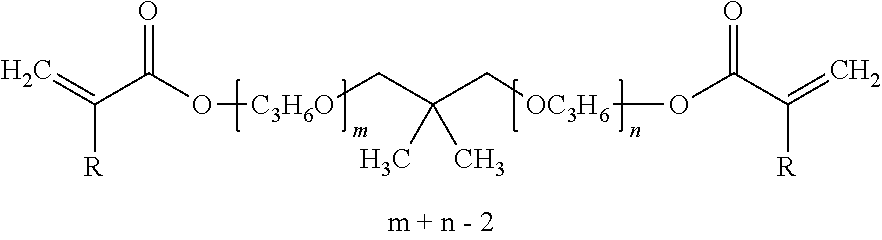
C([R])(C(O[OC3H6]CC(C[C3H6O]OC(C(=C)[R])=O)(C)C)=O)=C
